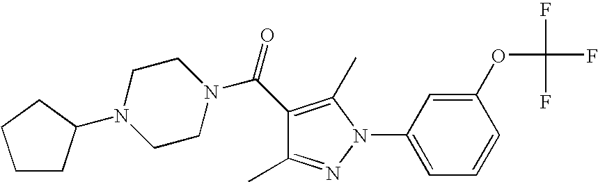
C1(C(=O)N2CCN(C3CCCC3)CC2)=C(C)N(C2=CC=CC(OC(F)(F)F)=C2)N=C1C
